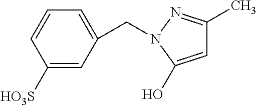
C(N1N=C(C)C=C1O)C1=CC=CC([HO3S])=C1
